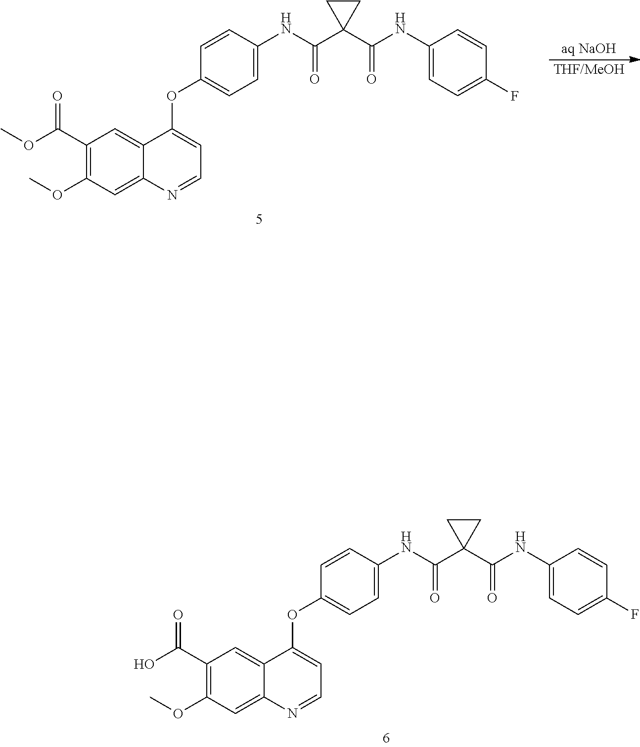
C1(OC2=CC=NC3=CC(OC)=C(C(OC)=O)C=C23)=CC=C(NC(C2(C(=O)NC3=CC=C(F)C=C3)CC2)=O)C=C1.[aq NaOH].[THF/MeOH].C1(OC2=CC=NC3=CC(OC)=C(C(O)=O)C=C23)=CC=C(NC(C2(C(=O)NC3=CC=C(F)C=C3)CC2)=O)C=C1
